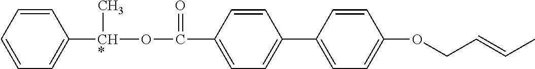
C1=CC=CC([CH*](OC(=O)C2=CC=C(C3=CC=C(OCC=CC)C=C3)C=C2)C)=C1
